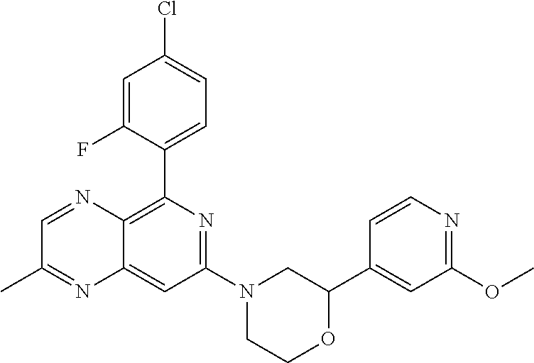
C1(C2=C3C(=CC(N4CCOC(C5=CC(OC)=NC=C5)C4)=N2)N=C(C)C=N3)=CC=C(Cl)C=C1F
